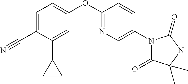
C1(C#N)=CC=C(OC2=NC=C(N3C(=O)C(C)(C)NC3=O)C=C2)C=C1C1CC1
